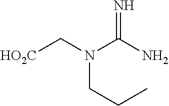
[HO2C]CN(C(N)=N)CCC
